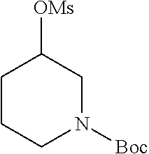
C1CCN([Boc])CC1[OMs]
